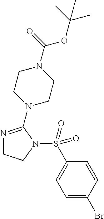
N1=C(N2CCN(C(OC(C)(C)C)=O)CC2)N(S(C2=CC=C(Br)C=C2)(=O)=O)CC1
